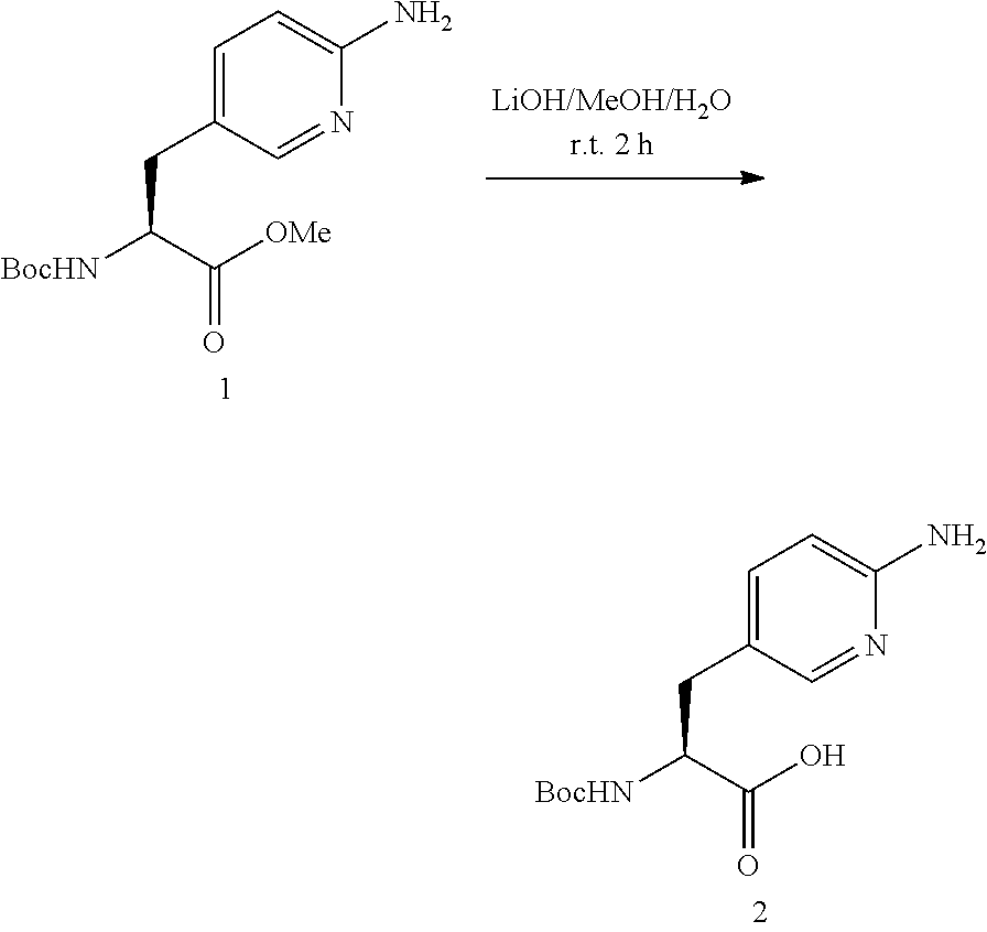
[BocHN]C(C([OMe])=O)CC1=CC=C(N)N=C1.[BocHN]C(C(O)=O)CC1=CC=C(N)N=C1
